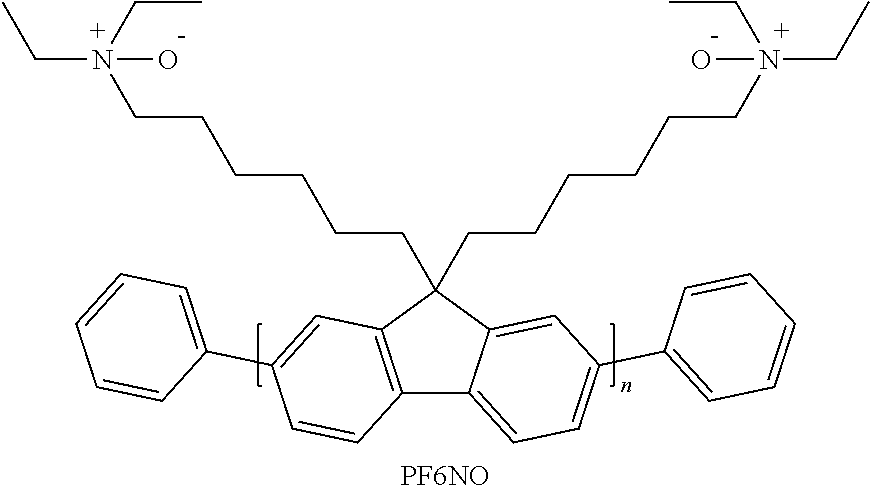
C12=C(C=C(C3=CC=CC=C3)C=C1)C(CCCCCCN(CC)(CC)O)(CCCCCCN(CC)(CC)O)C1=CC(C3=CC=CC=C3)=CC=C21.[PF6NO]
